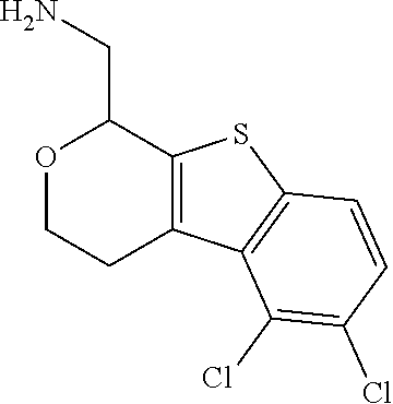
C12=C(SC3=C1C(Cl)=C(Cl)C=C3)C(CN)OCC2
